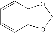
C1=CC2=C(C=C1)OCO2
